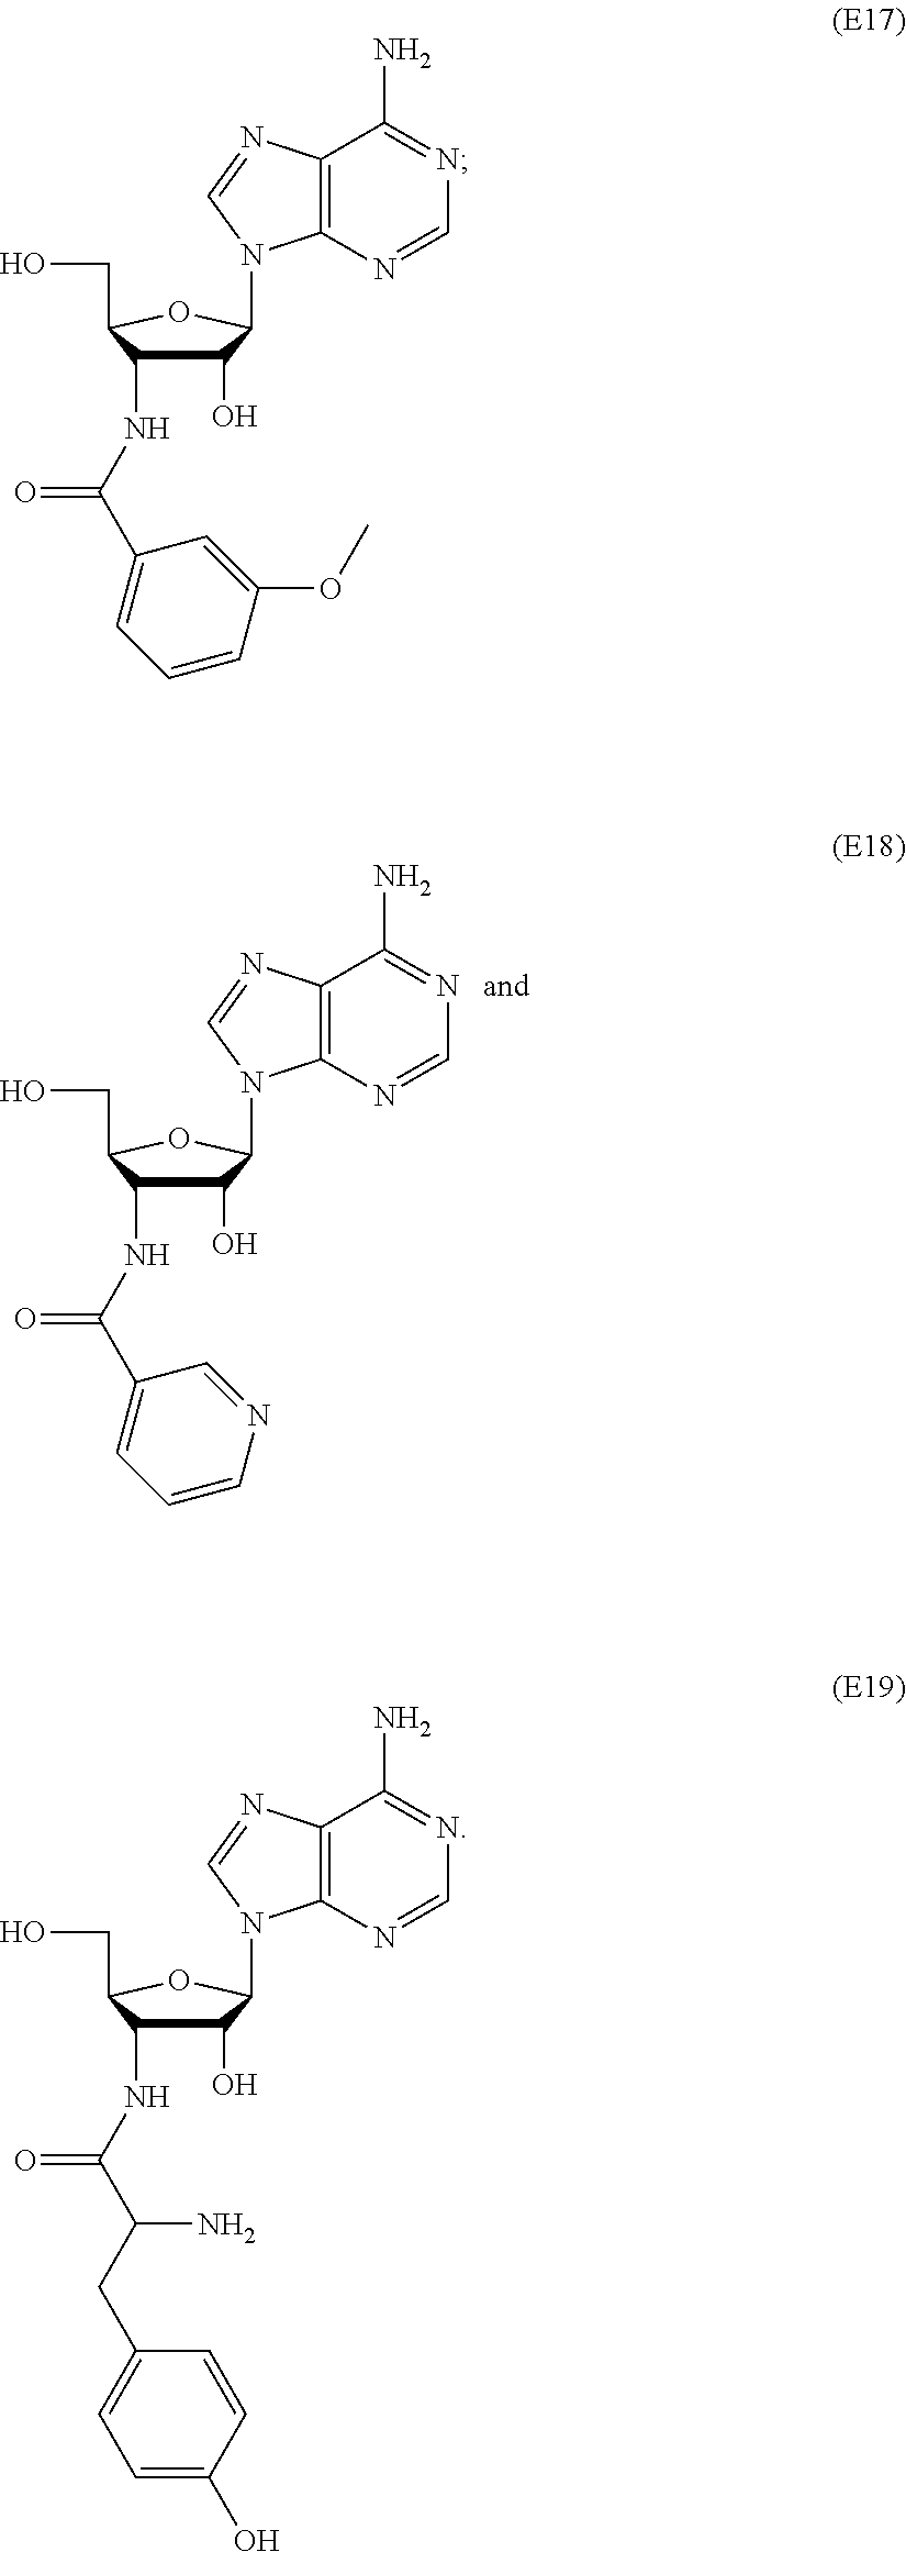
C1(O)C(NC(C2=CC=CN=C2)=O)C(CO)OC1N1C2=C(C(N)=NC=N2)N=C1.C1(O)C(NC(C2=CC=CC(OC)=C2)=O)C(CO)OC1N1C2=C(C(N)=NC=N2)N=C1.C1(O)C(NC(C(N)CC2=CC=C(O)C=C2)=O)C(CO)OC1N1C2=C(C(N)=NC=N2)N=C1
